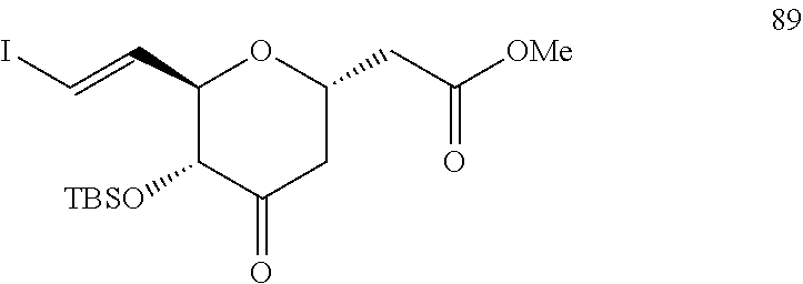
C1(C=CI)C([TBSO])C(=O)CC(CC([OMe])=O)O1
